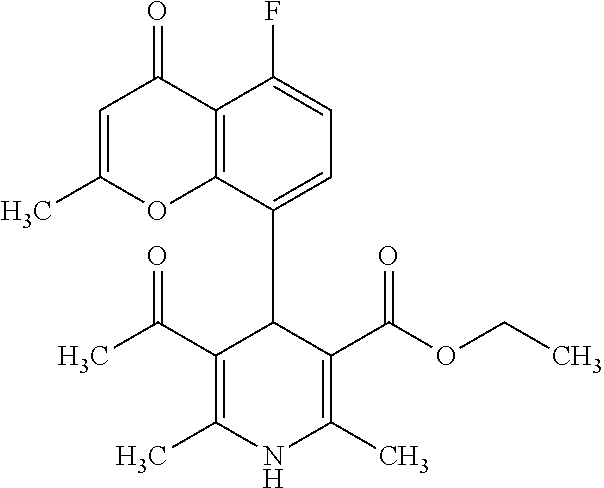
C12=C(C(C3C(C(=O)C)=C(C)NC(C)=C3C(OCC)=O)=CC=C1F)OC(C)=CC2=O
